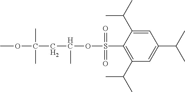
C1=C(C(C)C)C(S(OC(CC(OC)(C)C)C)(=O)=O)=C(C(C)C)C=C1C(C)C
